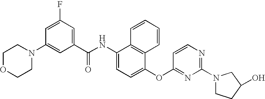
N1(C2=CC(C(NC3=CC=C(OC4=NC(N5CCC(O)C5)=NC=C4)C4=C3C=CC=C4)=O)=CC(F)=C2)CCOCC1
